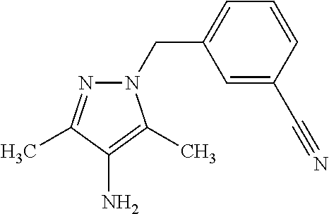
N1(CC2=CC=CC(C#N)=C2)N=C(C)C(N)=C1C
